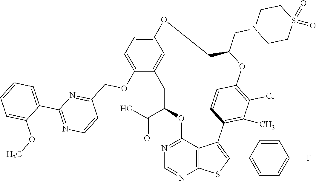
C1C(C(O)=O)OC2=NC=NC3=C2C(=C(C2=CC=C(F)C=C2)S3)C2=C(C)C(Cl)=C(C=C2)OC(CN2CCS(=O)(=O)CC2)COC2=CC=C(OCC3=NC(C4=CC=CC=C4OC)=NC=C3)C1=C2
